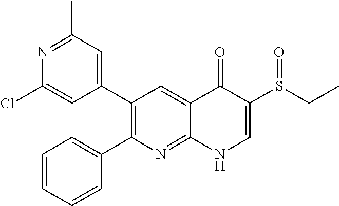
N1=C(C)C=C(C2=C(C3=CC=CC=C3)N=C3C(=C2)C(=O)C(S(=O)CC)=CN3)C=C1Cl
